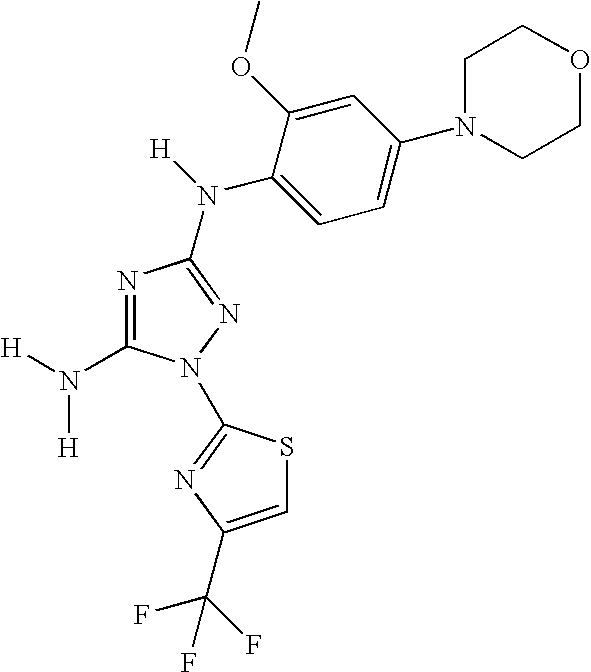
C1(N([H])[H])=NC(N([H])C2=CC=C(N3CCOCC3)C=C2OC)=NN1C1=NC(C(F)(F)F)=CS1
